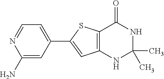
C1(N)=CC(C2=CC3=C(S2)C(=O)NC(C)(C)N3)=CC=N1
